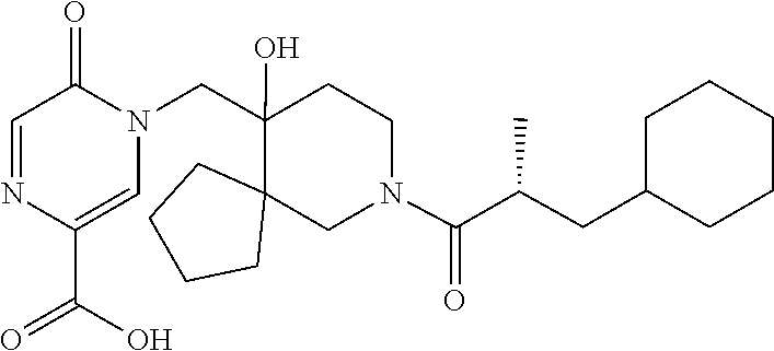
C1(C(O)=O)=CN(CC2(O)C3(CCCC3)CN(C(=O)C(CC3CCCCC3)C)CC2)C(=O)C=N1
